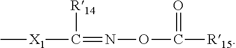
[R14]C([X1]C)=NOC(=O)[R15]
